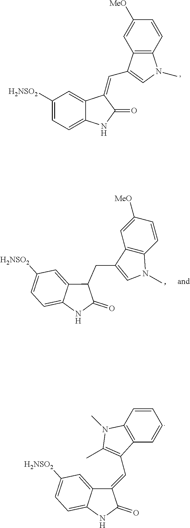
C1([H2NSO2])=CC=C2C(=C1)C(=CC1=CN(C)C3=C1C=C([MeO])C=C3)C(=O)N2.C1([H2NSO2])=CC=C2C(=C1)C(CC1=CN(C)C3=C1C=C([MeO])C=C3)C(=O)N2.C1([H2NSO2])=CC=C2C(=C1)C(=CC1=C(C)N(C)C3=C1C=CC=C3)C(=O)N2
